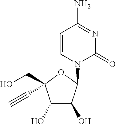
C1=CN(C2C(O)C(O)C(CO)(C#C)O2)C(=O)N=C1N
